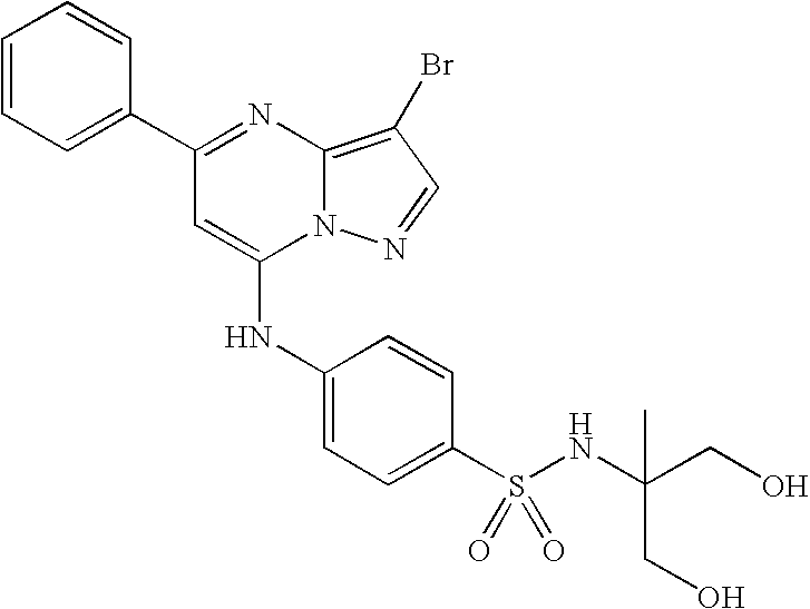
C1=C(C2=NC3=C(Br)C=NN3C(NC3=CC=C(S(NC(CO)(CO)C)(=O)=O)C=C3)=C2)C=CC=C1
